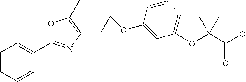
C1=CC=CC(C2=NC(CCOC3=CC(OC(C(O)=O)(C)C)=CC=C3)=C(C)O2)=C1
